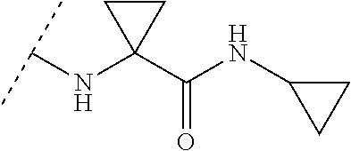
C(NC1(C(NC2CC2)=O)CC1)(C)C
